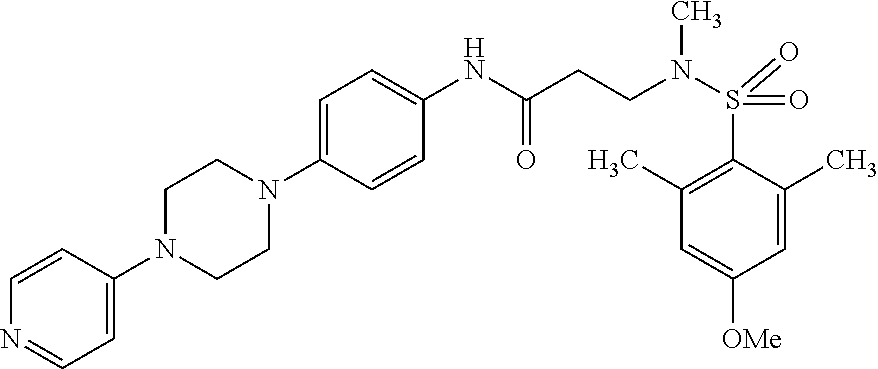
C1=C(N2CCN(C3=CC=NC=C3)CC2)C=CC(NC(CCN(S(=O)(C2=C(C)C=C([OMe])C=C2C)=O)C)=O)=C1
